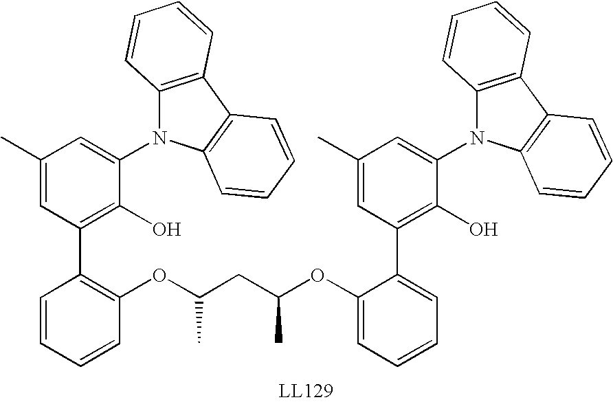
C1(OC(CC(OC2=C(C3=C(O)C(N4C5=C(C6=C4C=CC=C6)C=CC=C5)=CC(C)=C3)C=CC=C2)C)C)=CC=CC=C1C1=C(O)C(N2C3=C(C4=C2C=CC=C4)C=CC=C3)=CC(C)=C1
